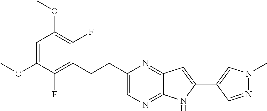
C1=C(OC)C(F)=C(CCC2=CN=C3C(=N2)C=C(C2=CN(C)N=C2)N3)C(F)=C1OC
